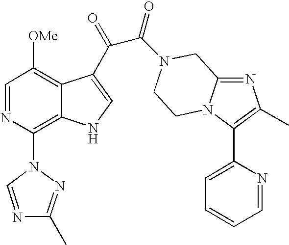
C1=NC(N2N=C(C)N=C2)=C2C(=C1[OMe])C(C(=O)C(=O)N1CC3=NC(C)=C(C4=CC=CC=N4)N3CC1)=CN2
